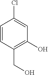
OC1=C(CO)C=CC(Cl)=C1
